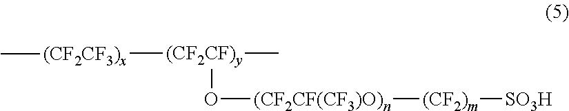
[(CF2CF3)x]([(CF2CF)y](C)O[(CF2CF(CF3)O)n][(CF2)m][SO3H])C
